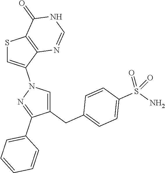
S1C=C(N2N=C(C3=CC=CC=C3)C(CC3=CC=C(S(N)(=O)=O)C=C3)=C2)C2=C1C(=O)NC=N2
